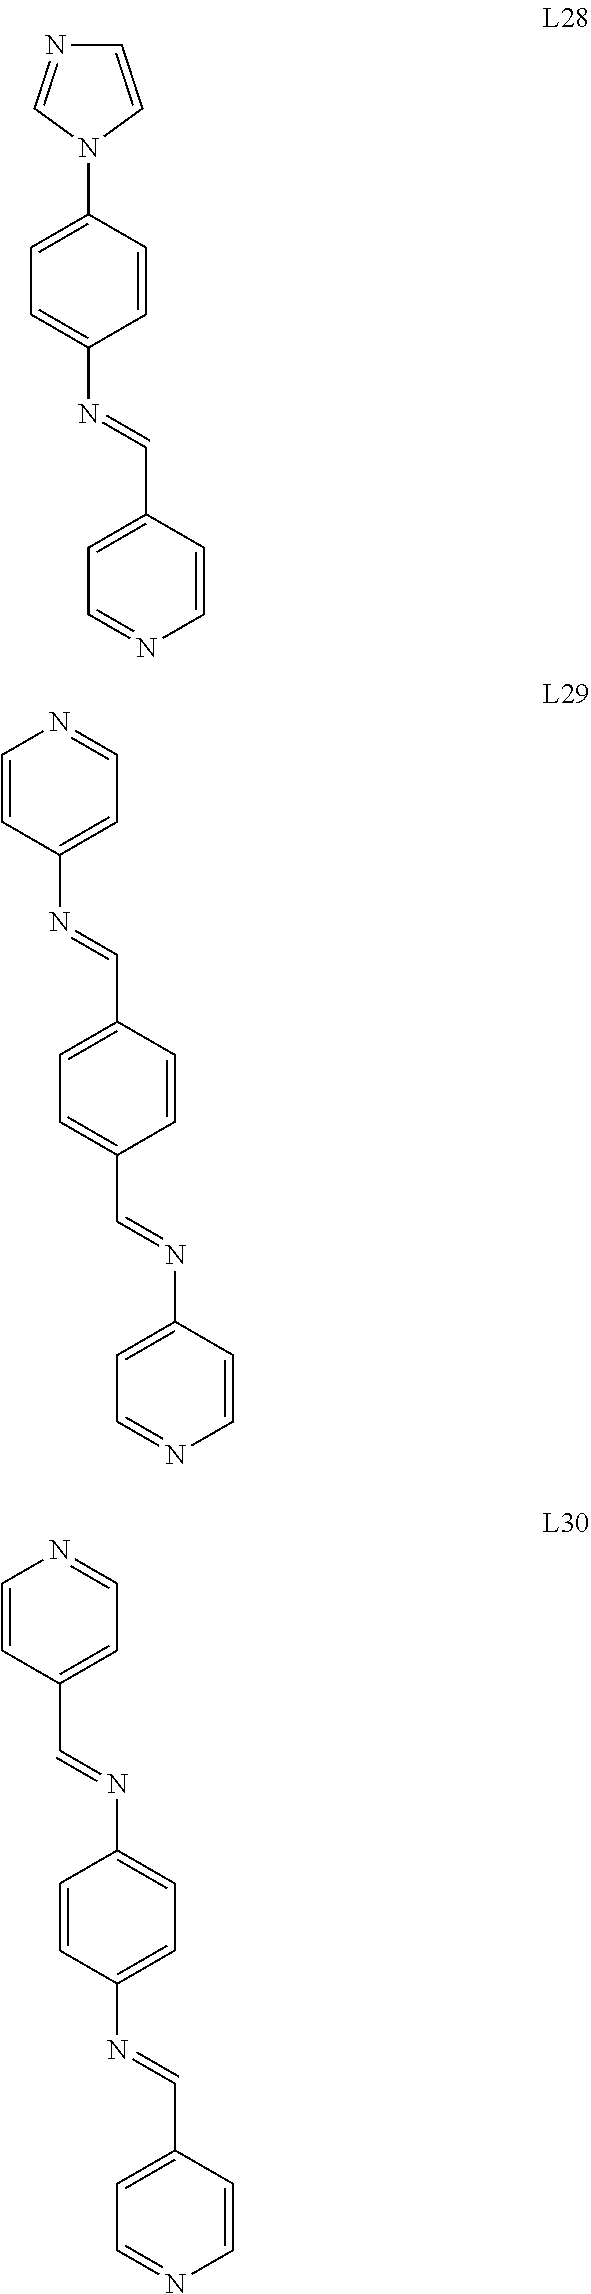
N1=CN(C2=CC=C(N=CC3=CC=NC=C3)C=C2)C=C1.N1=CC=C(N=CC2=CC=C(C=NC3=CC=NC=C3)C=C2)C=C1.N1=CC=C(C=NC2=CC=C(N=CC3=CC=NC=C3)C=C2)C=C1
